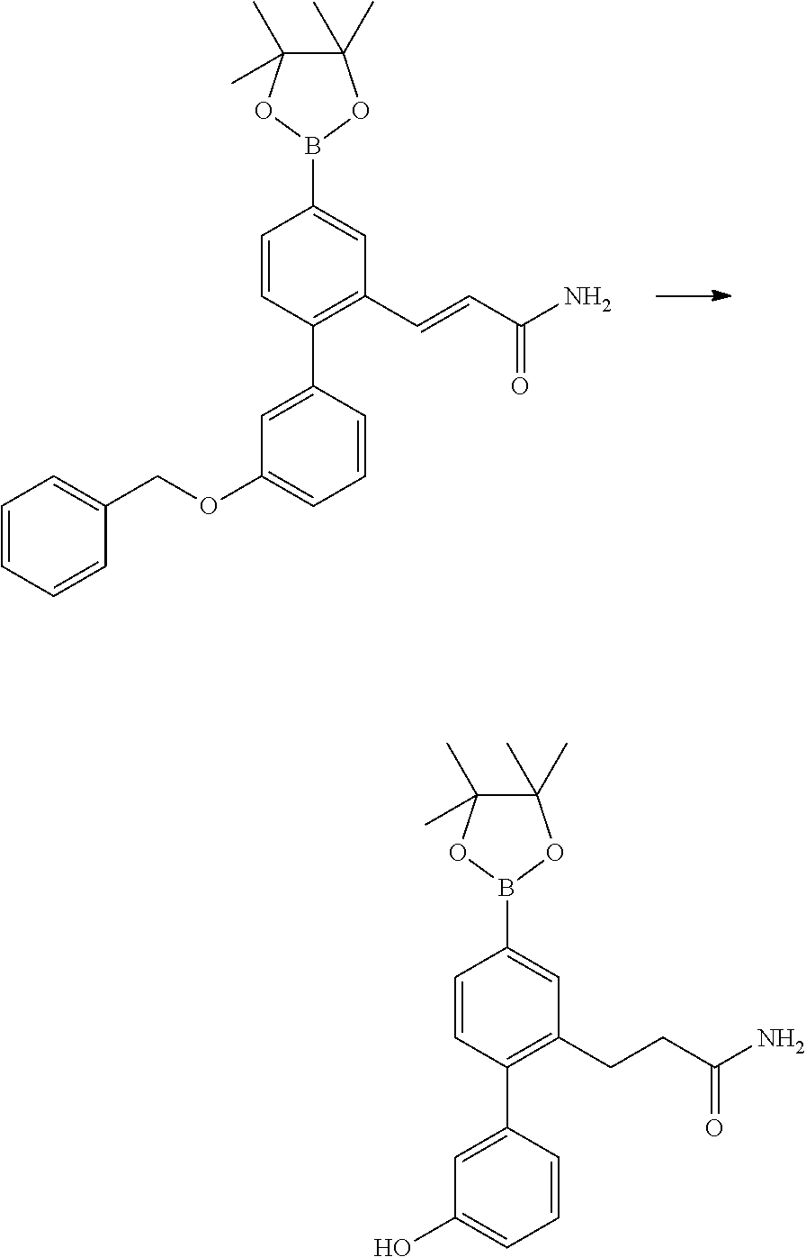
C1=CC(C2=CC(OCC3=CC=CC=C3)=CC=C2)=C(C=CC(N)=O)C=C1B1OC(C)(C)C(C)(C)O1.C1=CC(C2=CC(O)=CC=C2)=C(CCC(N)=O)C=C1B1OC(C)(C)C(C)(C)O1
